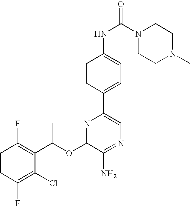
C1=CC(F)=C(C(OC2=NC(C3=CC=C(NC(N4CCN(C)CC4)=O)C=C3)=CN=C2N)C)C(Cl)=C1F
